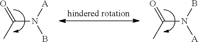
O=C(C)N([A])B.O=C(C)N(B)[A]
